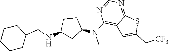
C1CCCC(CNC2CC(N(C3=C4C(=NC=N3)SC(C[CF3])=C4)C)CC2)C1
